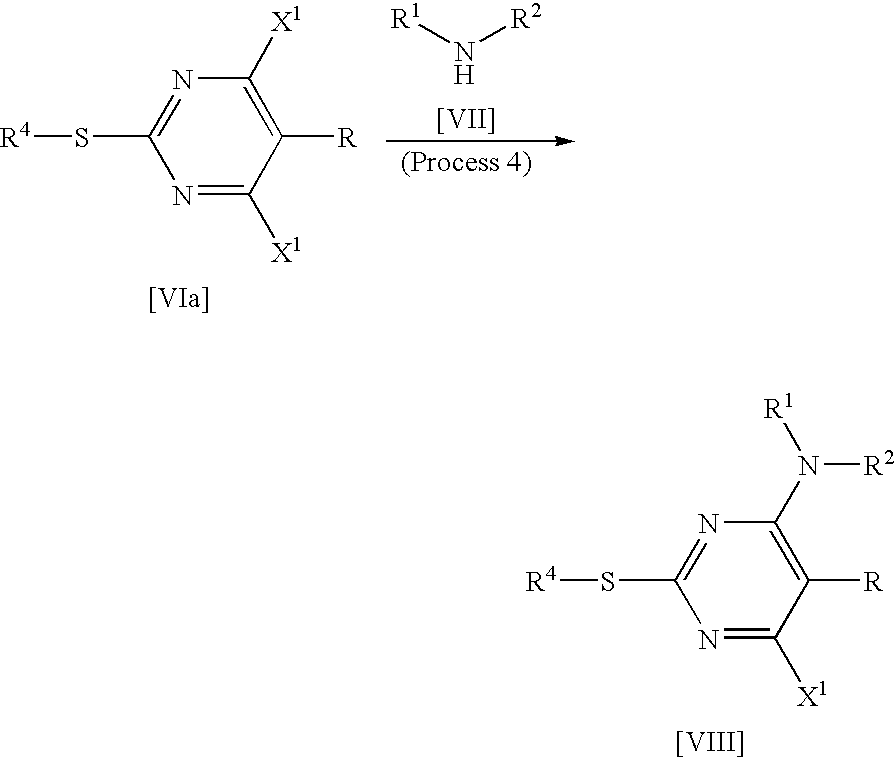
[R1]N[R2].[[VII]].N1=C(S[R4])N=C([X1])C([R])=C1[X1].[[VIa]].N1=C(S[R4])N=C([X1])C([R])=C1N([R2])[R1].[[VIII]]
